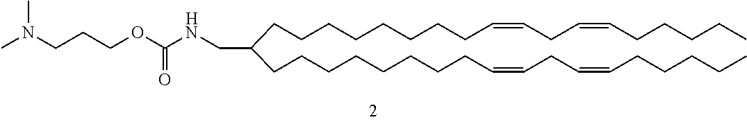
CCCCCC=CCC=CCCCCCCCCC(CCCCCCCCC=CCC=CCCCCC)CNC(OCCCN(C)C)=O
